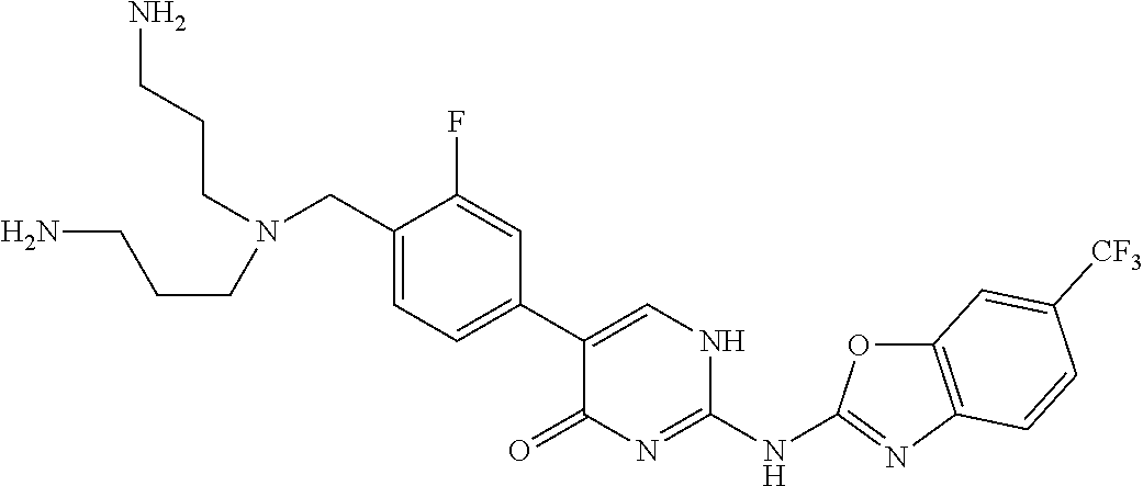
C1(CN(CCCN)CCCN)=CC=C(C2=CNC(NC3=NC4=C(O3)C=C([CF3])C=C4)=NC2=O)C=C1F
